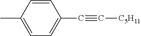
CC1=CC=C(C#C[C5H11])C=C1
